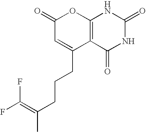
C1(=O)C=C(CCCC(C)=C(F)F)C2=C(O1)NC(=O)NC2=O
